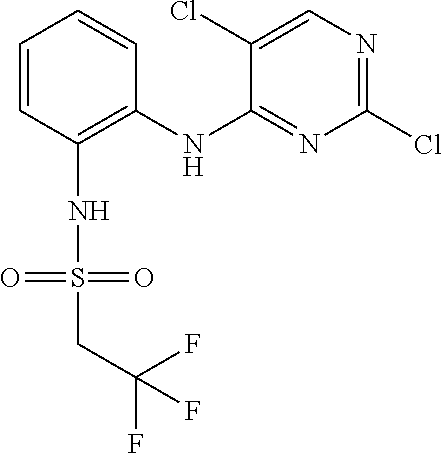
C1=CC(NS(CC(F)(F)F)(=O)=O)=C(NC2=NC(Cl)=NC=C2Cl)C=C1
